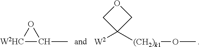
[W2HC]1C(C)O1.C1([W2])([(CH2)k1]OC)COC1
